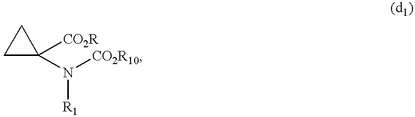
C1CC1([CO2R])N([CO2R10])[R1]
